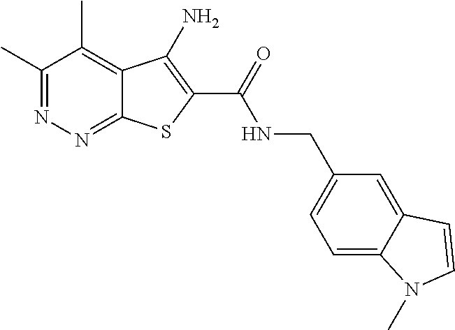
C1(C)=NN=C2C(=C1C)C(N)=C(C(=O)NCC1=CC=C3C(=C1)C=CN3C)S2
